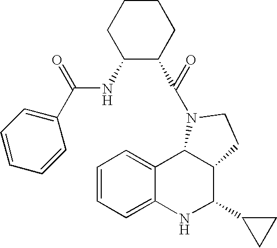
C1=CC=C2C(=C1)C1C(C(C3CC3)N2)CCN1C(=O)C1C(NC(=O)C2=CC=CC=C2)CCCC1
